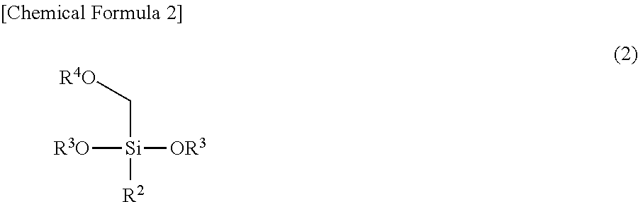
C([Si]([OR3])([R3O])[R2])[R4O]
